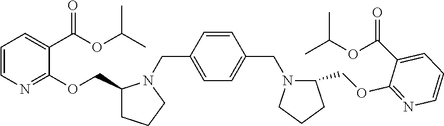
C1=CN=C(OCC2CCCN2CC2=CC=C(CN3CCCC3COC3=NC=CC=C3C(=O)OC(C)C)C=C2)C(C(=O)OC(C)C)=C1
